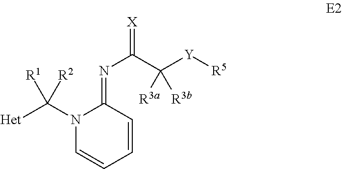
[Het]C(N1C=CC=CC1=NC(C([Y][R5])([R3a])[R3b])=[X])([R1])[R2]
